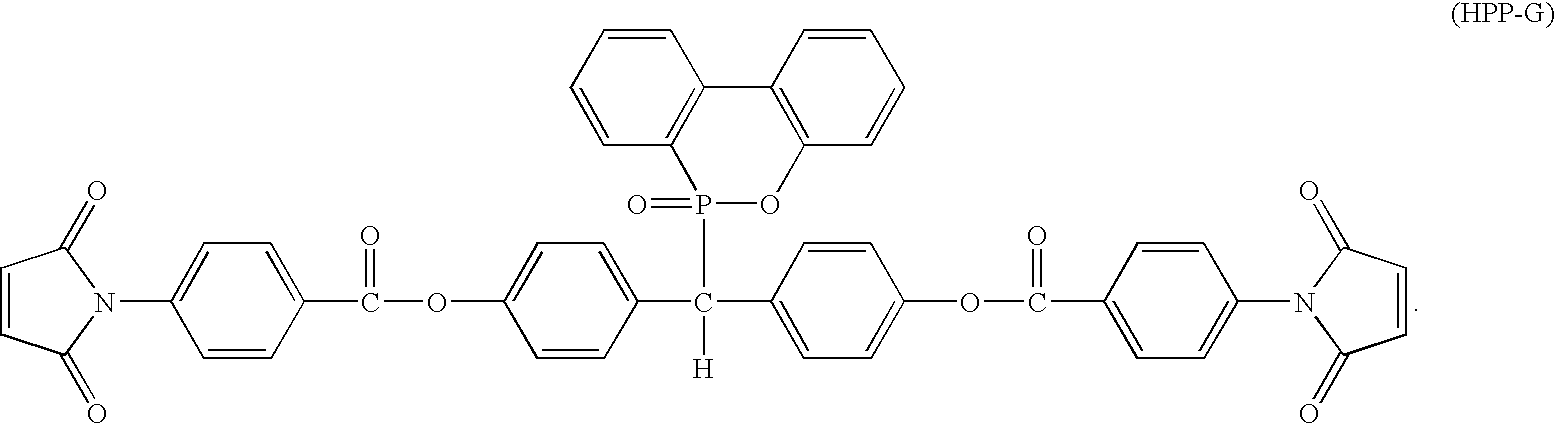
C(OC1=CC=C(C(C2=CC=C(OC(C3=CC=C(N4C(=O)C=CC4=O)C=C3)=O)C=C2)(P2(=O)OC3=C(C4=C2C=CC=C4)C=CC=C3)[H])C=C1)(C1=CC=C(N2C(=O)C=CC2=O)C=C1)=O
